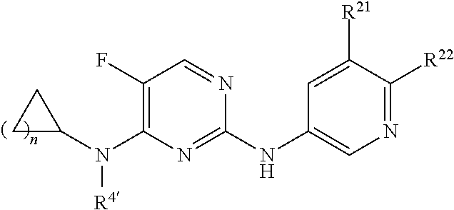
C1(F)=C(N(C2CC2)[R4])N=C(NC2=CN=C([R22])C([R21])=C2)N=C1
